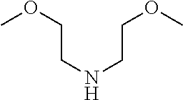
C(CNCCOC)OC
